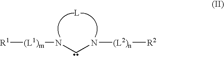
[R1][(L1)m]NCN[(L2)n][R2]
